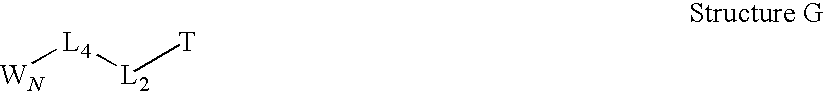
[WN][L4][L2][T]
